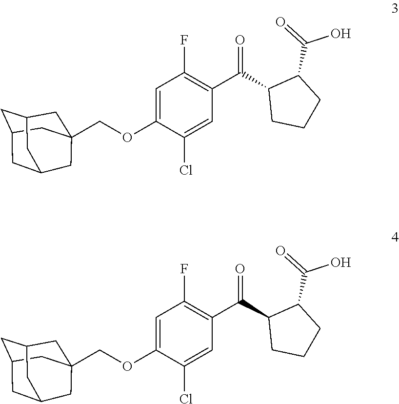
C1=C(OCC23CC4CC(CC(C2)C4)C3)C(Cl)=CC(C(C2CCCC2C(=O)O)=O)=C1F.C1=C(OCC23CC4CC(CC(C2)C4)C3)C(Cl)=CC(C(C2CCCC2C(=O)O)=O)=C1F
